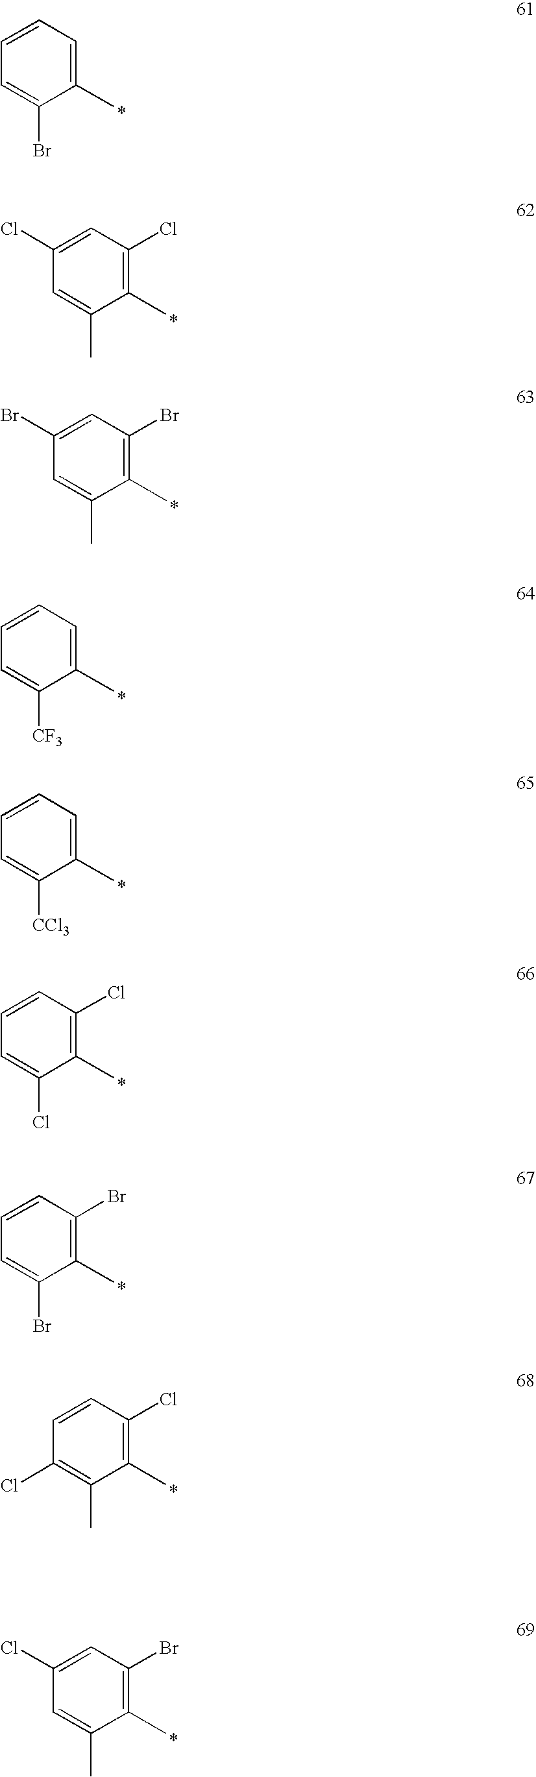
C1=CC=C(C)C(Br)=C1.C1(Cl)=CC(Cl)=C(C)C(C)=C1.C1(Br)=CC(Br)=C(C)C(C)=C1.C1=CC=C(C)C([CF3])=C1.C1=CC=C(C)C([CCl3])=C1.C1=CC(Cl)=C(C)C(Cl)=C1.C1=CC(Br)=C(C)C(Br)=C1.C1=CC(Cl)=C(C)C(C)=C1Cl.C1(Cl)=CC(Br)=C(C)C(C)=C1
